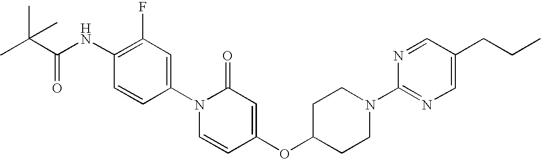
C1(NC(C(C)(C)C)=O)=C(F)C=C(N2C=CC(OC3CCN(C4=NC=C(CCC)C=N4)CC3)=CC2=O)C=C1
